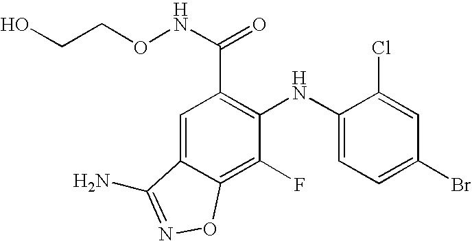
C1(NC2=C(C(NOCCO)=O)C=C3C(=C2F)ON=C3N)=CC=C(Br)C=C1Cl
